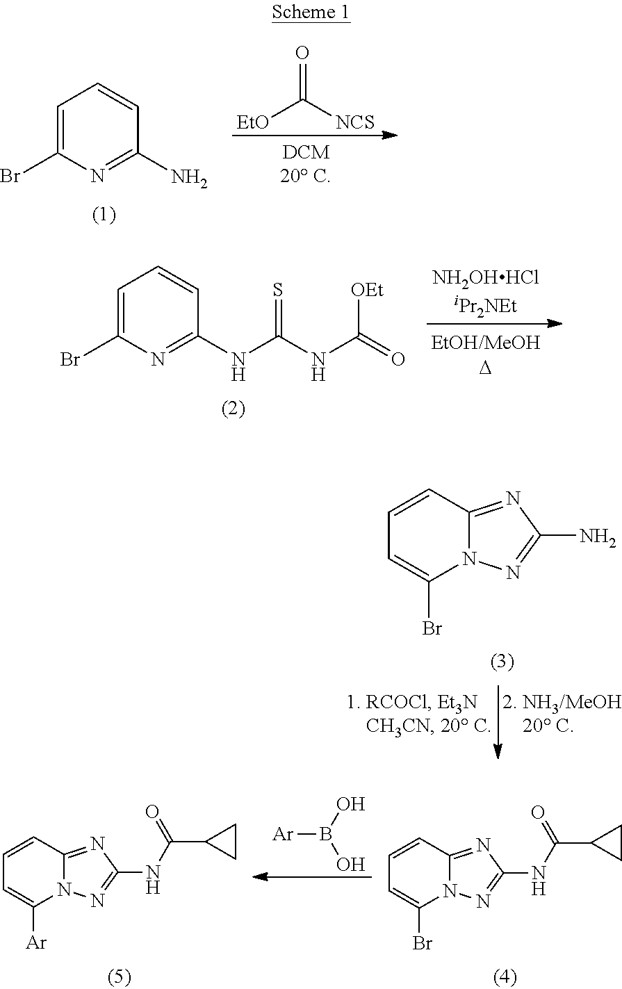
[Ar]B(O)O.C1=CC2=NC(NC(C3CC3)=O)=NN2C([Ar])=C1.C1=CC2=NC(NC(C3CC3)=O)=NN2C(Br)=C1.O=C([NCS])[EtO].C1=C(Br)N=C(N)C=C1.C1=C(Br)N=C(NC(NC(=O)[OEt])=S)C=C1.C1=CC2=NC(N)=NN2C(Br)=C1
